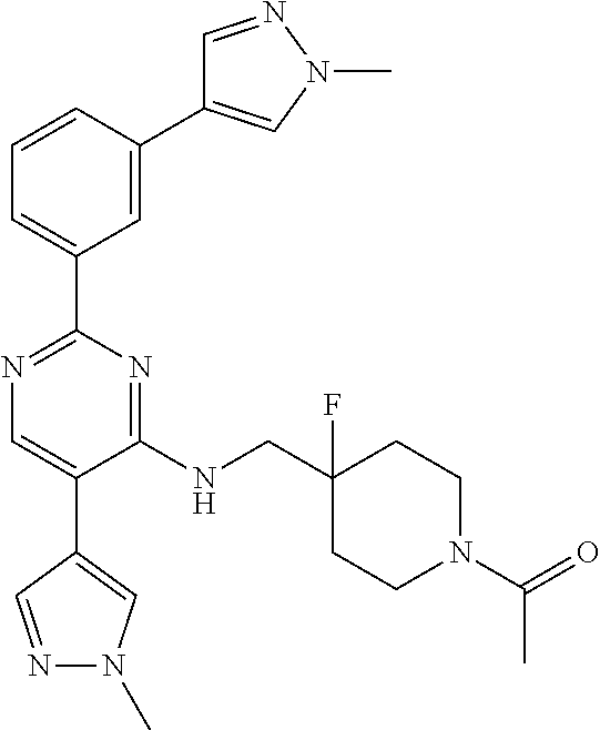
C1=NN(C)C=C1C1=CC(C2=NC=C(C3=CN(C)N=C3)C(NCC3(F)CCN(C(=O)C)CC3)=N2)=CC=C1
